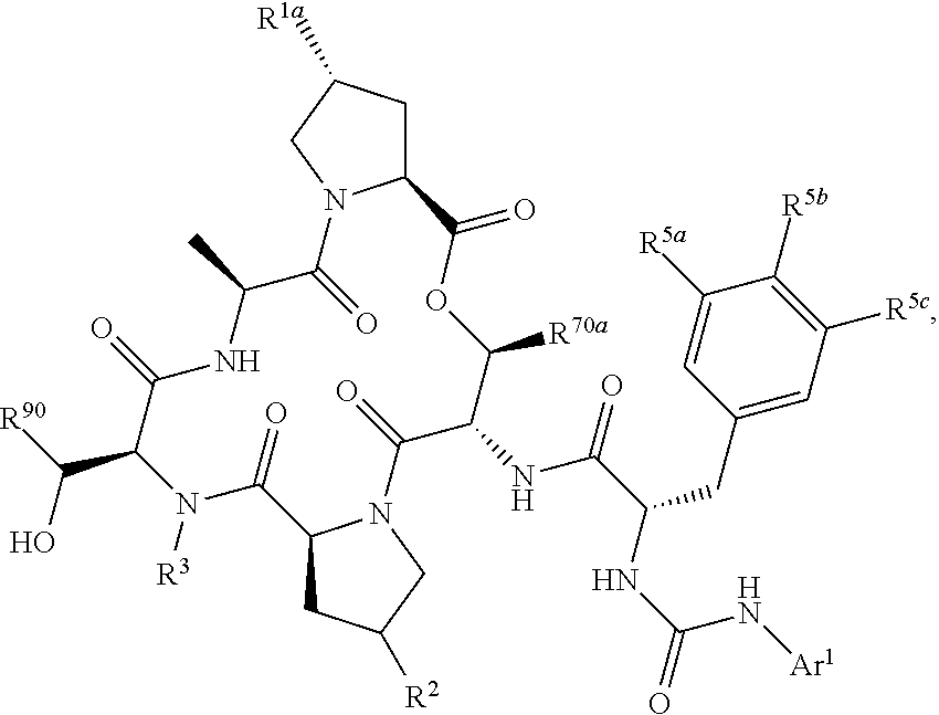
C12CC([R1a])CN1C(=O)C(C)NC(=O)C(C([R90])O)N([R3])C(=O)C1CC([R2])CN1C(=O)C(NC(=O)C(CC1=CC([R5c])=C([R5b])C([R5a])=C1)NC(N[Ar1])=O)C([R70a])OC2=O
